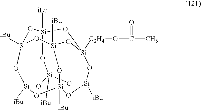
O1[Si]2([iBu])O[Si]3([iBu])O[Si]4([C2H4]OC(=O)C)CO[Si]1([iBu])O[Si]1([iBu])O[Si]([iBu])(O2)O[Si]([iBu])(O[Si]([iBu])(O1)O4)O3
